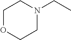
C1OCCN(CC)C1
